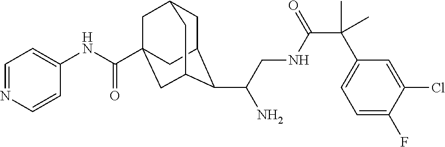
C1C2C(C(CNC(C(C3=CC=C(F)C(Cl)=C3)(C)C)=O)N)C3CC(C(NC4=CC=NC=C4)=O)(CC1C3)C2
